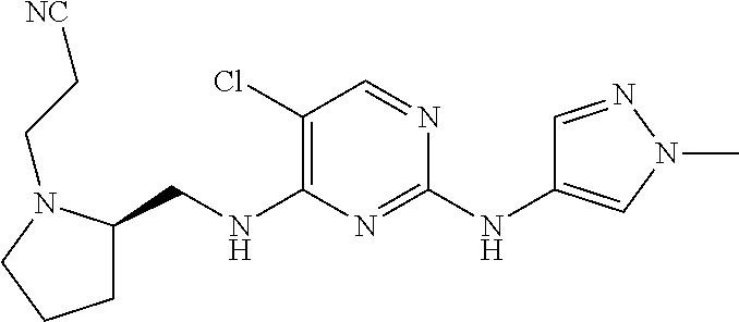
C1(Cl)=C(NCC2CCCN2CC[NC])N=C(NC2=CN(C)N=C2)N=C1
